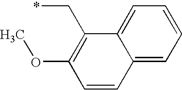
C1=CC2=CC=CC=C2C(C*)=C1OC
